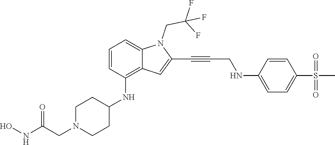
C(C#CC1=CC2=C(NC3CCN(CC(NO)=O)CC3)C=CC=C2N1CC(F)(F)F)NC1=CC=C(S(C)(=O)=O)C=C1
